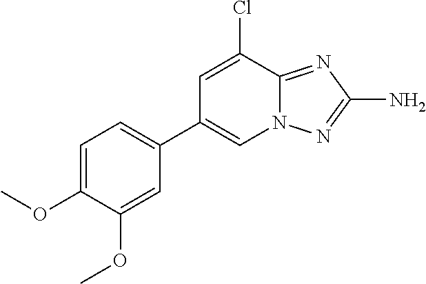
C12=NC(N)=NN1C=C(C1=CC=C(OC)C(OC)=C1)C=C2Cl
